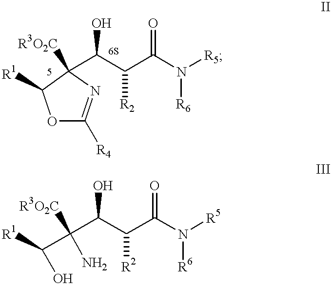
O1C([R4])=NC([R3O2C])(C(O)C([R2])C(N([R6])[R5])=O)C1[R1].C(C(O)C([R2])C(N([R6])[R5])=O)(C(O)[R1])(N)[R3O2C]
